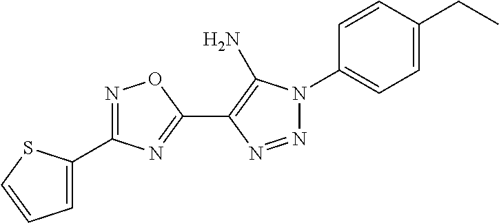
C1=C(C2=NOC(C3=C(N)N(C4=CC=C(CC)C=C4)N=N3)=N2)SC=C1
